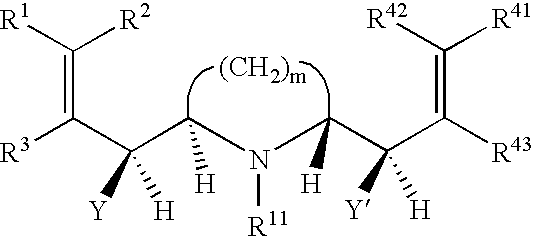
[R42]C([R41])=C([R43])C(C(N(C(C(C([R3])=C([R1])[R2])([Y])[H])[H])[R11])[H])([H])[Y].[(CH2)m]
